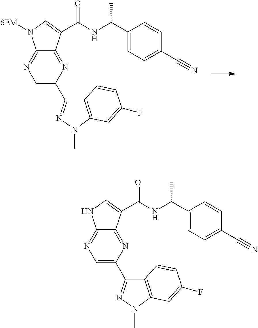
C1=C(C2=NN(C)C3=C2C=CC(F)=C3)N=C2C(=N1)N([SEM])C=C2C(NC(C1=CC=C(C#N)C=C1)C)=O.C1=C(C2=NN(C)C3=C2C=CC(F)=C3)N=C2C(=N1)NC=C2C(NC(C1=CC=C(C#N)C=C1)C)=O
